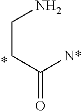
C(CC(=O)[N*])N
